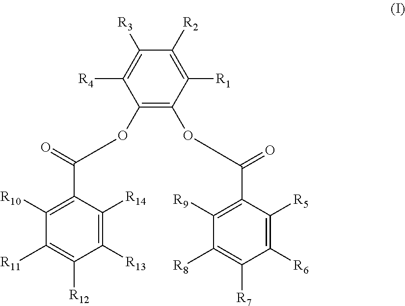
C1(C(=O)OC2=C(OC(C3=C([R9])C([R8])=C([R7])C([R6])=C3[R5])=O)C([R1])=C([R2])C([R3])=C2[R4])=C([R10])C([R11])=C([R12])C([R13])=C1[R14]
